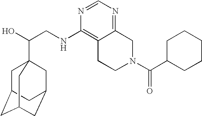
C(CNC1=C2C(=NC=N1)CN(C(=O)C1CCCCC1)CC2)(O)C12CC3CC(CC(C1)C3)C2
